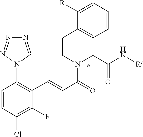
[R]NC(=O)C1C2=C(CCN1C(=O)C=CC1=C(N3N=NN=C3)C=CC(Cl)=C1F)C([R])=CC=C2
